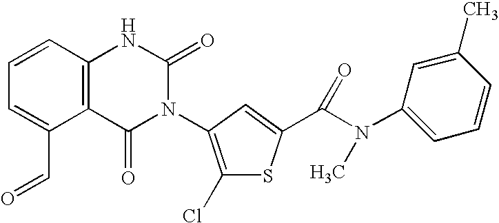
C12=C(C=CC=C1C=O)NC(=O)N(C1=C(Cl)SC(C(N(C3=CC=CC(C)=C3)C)=O)=C1)C2=O
